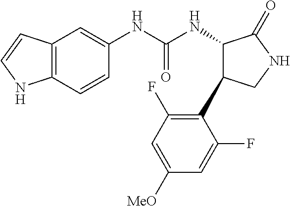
C1=CC2=C(C=C1NC(NC1C(C3=C(F)C=C([MeO])C=C3F)CNC1=O)=O)C=CN2
